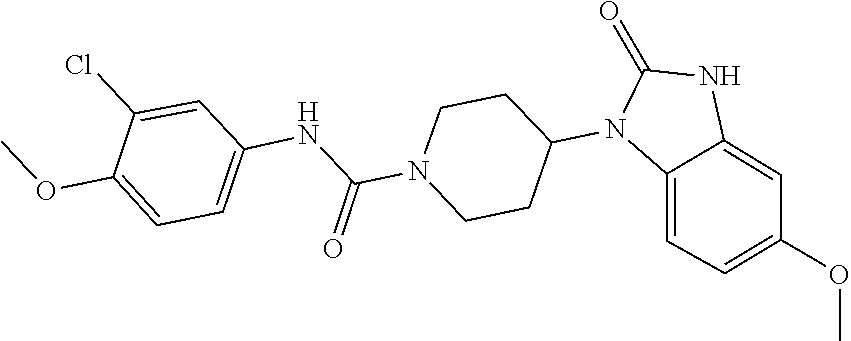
C1CN(C(NC2=CC=C(OC)C(Cl)=C2)=O)CCC1N1C(=O)NC2=CC(OC)=CC=C12
